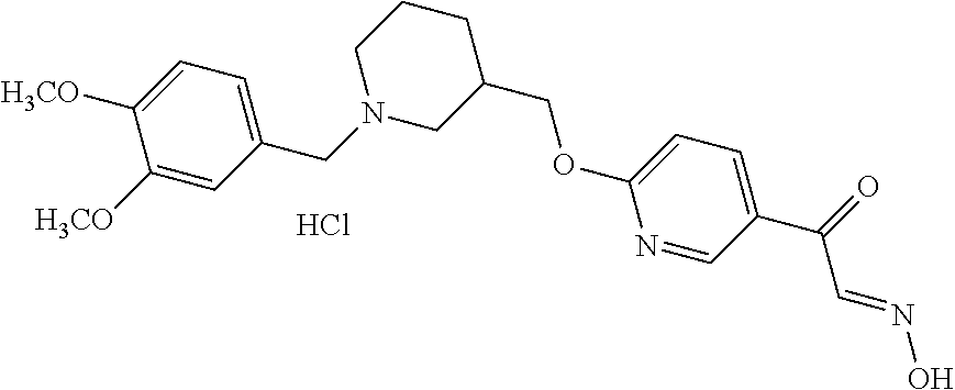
C1([H3CO])=CC(CN2CC(COC3=CC=C(C(C=NO)=O)C=N3)CCC2)=CC=C1[H3CO].Cl
